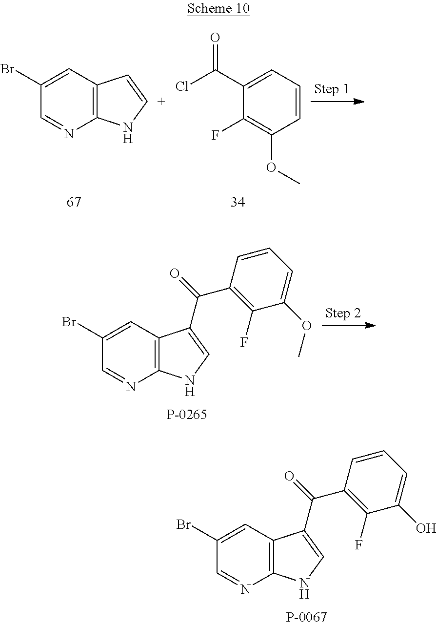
C12=C(C=C(Br)C=N1)C=[C+]N2.C1=CC=C(C(Cl)=O)C(F)=C1OC.C12=C(C=C(Br)C=N1)C(C(=O)C1=C(F)C(OC)=CC=C1)=CN2.C12=C(C=C(Br)C=N1)C(C(=O)C1=C(F)C(O)=CC=C1)=CN2
